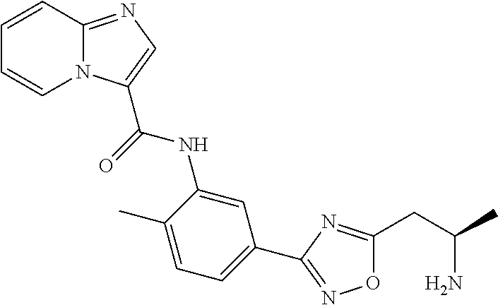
N12C(=NC=C1C(=O)NC1=CC(C3=NOC(CC(C)N)=N3)=CC=C1C)C=CC=C2
